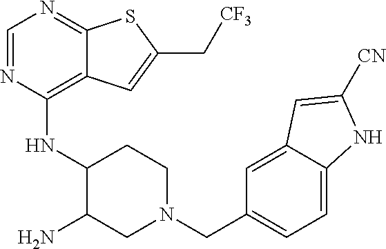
C1=NC(NC2C(N)CN(CC3=CC=C4C(=C3)C=C([CN])N4)CC2)=C2C(=N1)SC(C[CF3])=C2
